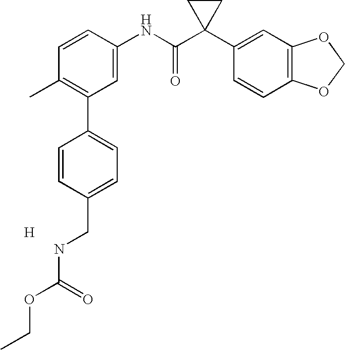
C1=CC(NC(C2(C3=CC4=C(C=C3)OCO4)CC2)=O)=CC(C2=CC=C(CNC(OCC)=O)C=C2)=C1C.[H]
